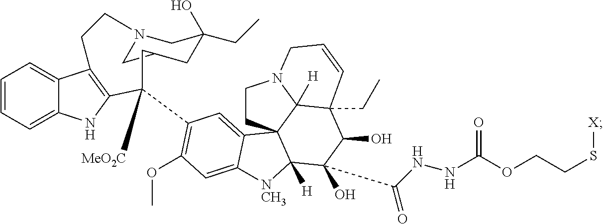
C1=CC=C2C(=C1)C1=C(N2)C([MeO2C])(C2=C(OC)C=C3C(=C2)C24CCN5C2([H])C(CC)(C(O)C(O)(C(=O)NNC(OCCS[X])=O)C4([H])[NCH3]3)C=CC5)CC2CN(CC(O)(CC)C2)CC1
